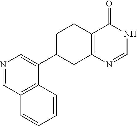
N1=CC2=C(C(C3CCC4=C(C3)N=CNC4=O)=C1)C=CC=C2
